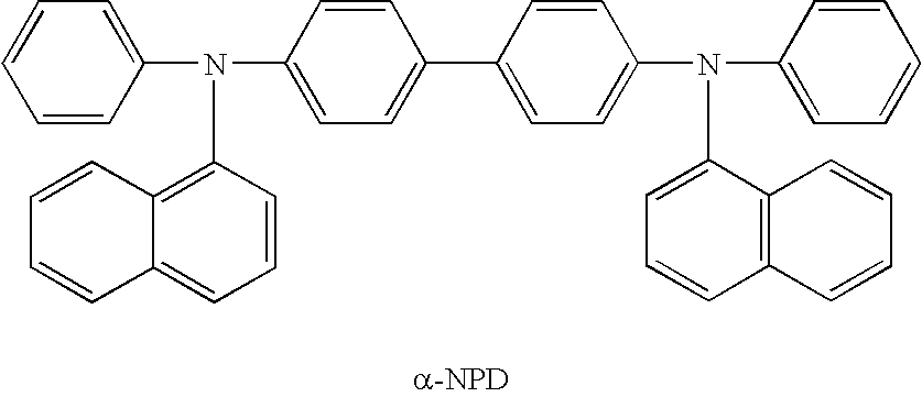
C1=CC(N(C2=CC=C(C3=CC=C(N(C4=CC=CC=C4)C4=CC=CC5=C4C=CC=C5)C=C3)C=C2)C2=C3C(=CC=C2)C=CC=C3)=CC=C1
